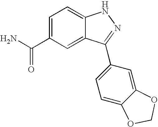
C(C1=CC=C2C(=C1)C(C1=CC=C3C(=C1)OCO3)=NN2)(=O)N
